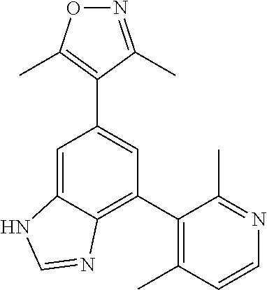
C1(C2=C(C)C=CN=C2C)=C2C(=CC(C3=C(C)ON=C3C)=C1)NC=N2
